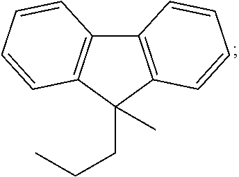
C12=C(C(CCC)(C)C3=C1C=CC=C3)C=CC=C2
